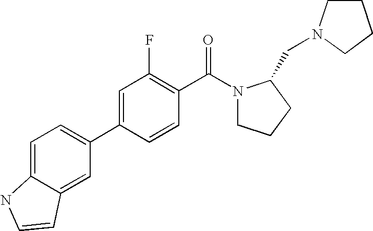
C1=C2C(=CC(C3=CC(F)=C(C(=O)N4CCCC4CN4CCCC4)C=C3)=C1)C=CN2
